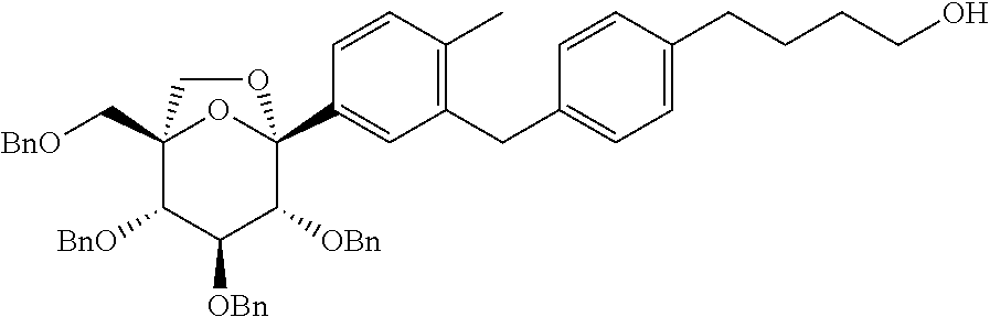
C12(C[BnO])C([BnO])C([OBn])C([OBn])C(C3=CC(CC4=CC=C(CCCCO)C=C4)=C(C)C=C3)(O1)OC2
